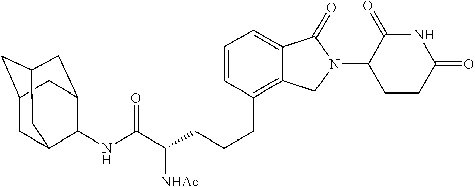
C(CCC1=C2C(=CC=C1)C(=O)N(C1C(=O)NC(=O)CC1)C2)C(C(NC1C2CC3CC(CC1C3)C2)=O)[NHAc]
